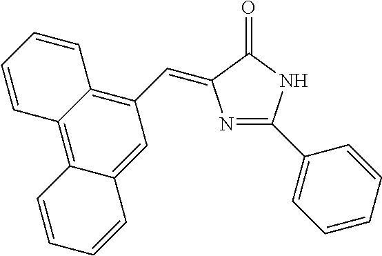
N1=C(C2=CC=CC=C2)NC(=O)C1=CC1=C2C(=C3C(=C1)C=CC=C3)C=CC=C2
